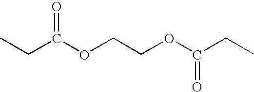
CCC(OCCOC(CC)=O)=O
